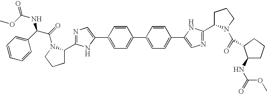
C1=CC(C2=CN=C(C3CCCN3C(C(NC(OC)=O)C3=CC=CC=C3)=O)N2)=CC=C1C1=CC=C(C2=CN=C(C3CCCN3C(=O)C3C(NC(OC)=O)CCC3)N2)C=C1
